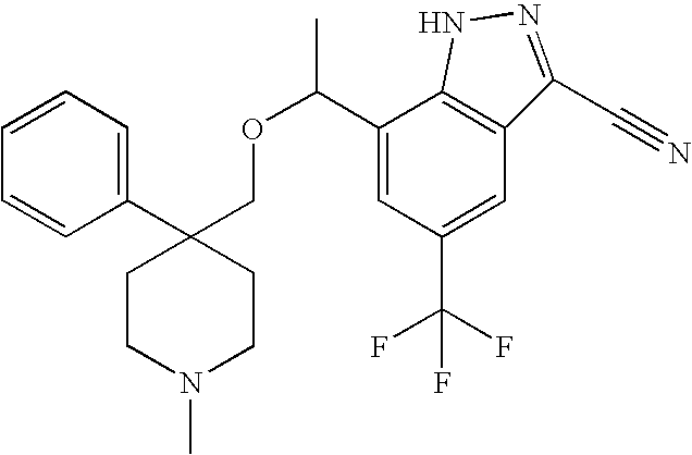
C1=CC=C(C2(COC(C3=CC(C(F)(F)F)=CC4=C3NN=C4C#N)C)CCN(C)CC2)C=C1
